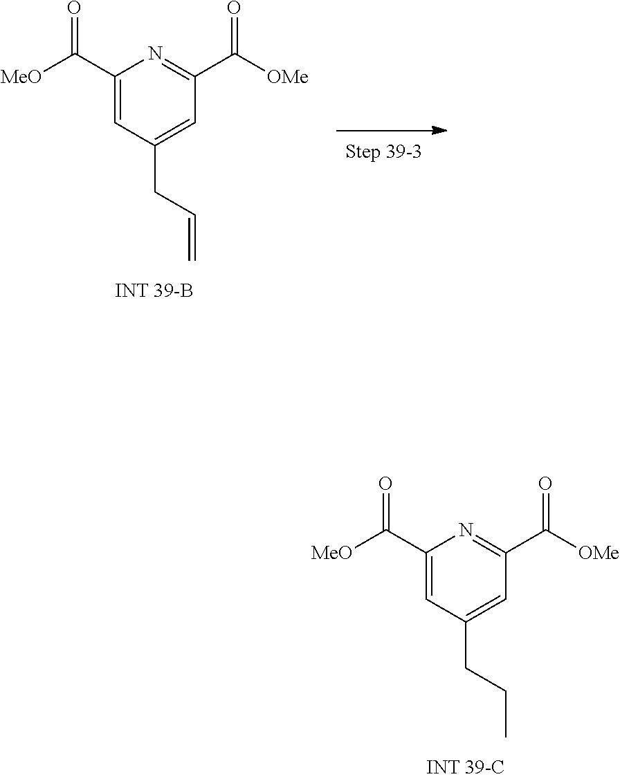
C1(C([MeO])=O)=CC(CCC)=CC(C([OMe])=O)=N1.C1(C([MeO])=O)=CC(CC=C)=CC(C([OMe])=O)=N1
